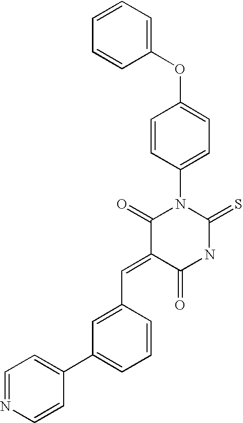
C1=CC=CC(OC2=CC=C(N3C(=O)C(=CC4=CC(C5=CC=NC=C5)=CC=C4)C(=O)NC3=S)C=C2)=C1
